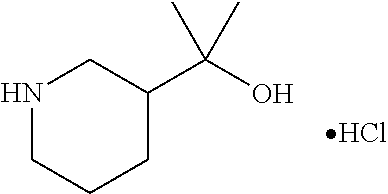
N1CCCC(C(O)(C)C)C1.Cl
